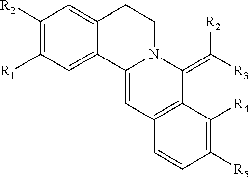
C1([R2])=C([R1])C=C2C(=C1)CCN1C2=CC2=C(C1=C([R2])[R3])C([R4])=C([R5])C=C2
